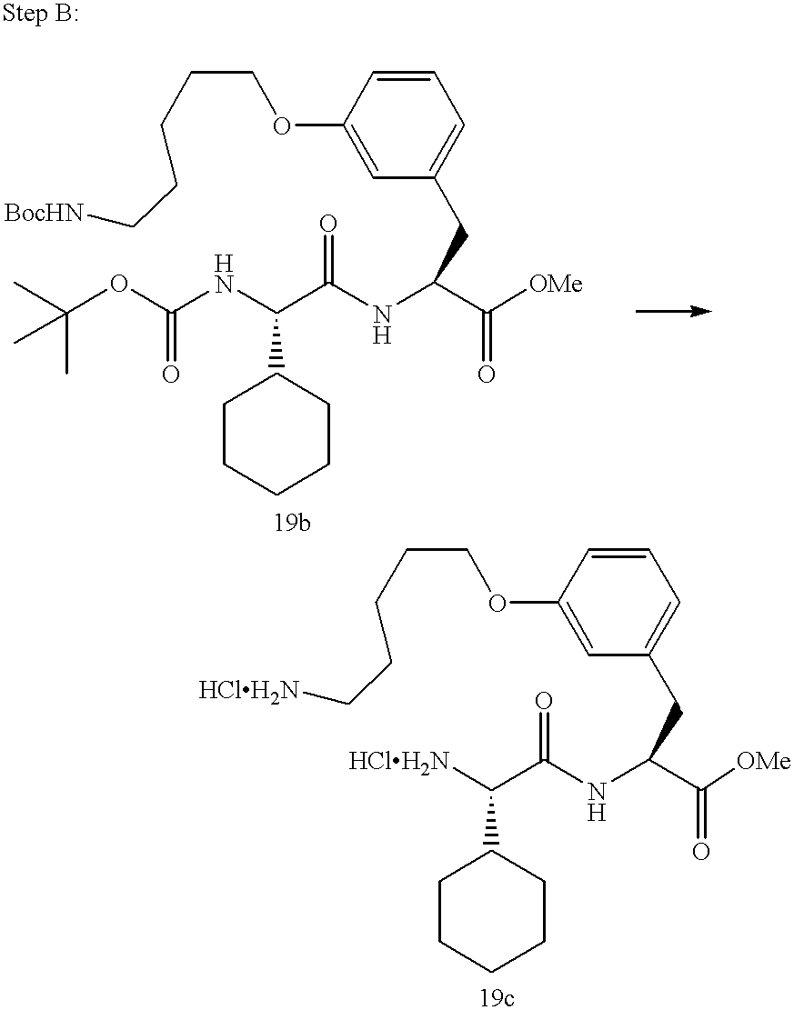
CC(OC(NC(C(NC(C([OMe])=O)CC1=CC=CC(OCCCCC[BocHN])=C1)=O)C1CCCCC1)=O)(C)C.[HClH2N]C(C(NC(C([OMe])=O)CC1=CC=CC(OCCCCC[HClH2N])=C1)=O)C1CCCCC1
